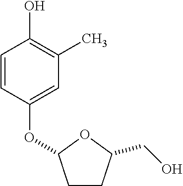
C1=CC(OC2CCC(CO)O2)=CC(C)=C1O
